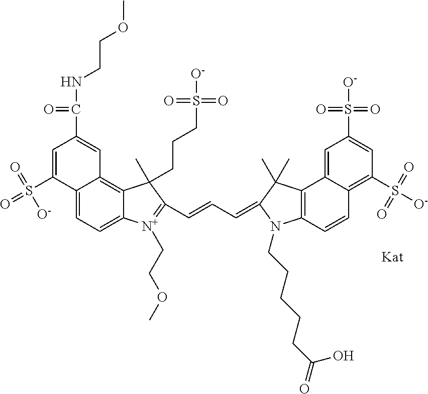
C12=CC=C3C(=C1C=C(C(=O)NCCOC)C=C2S(=O)(=O)[O-])C(C)(CCCS([O-])(=O)=O)C(C=CC=C1C(C)(C)C2=C(C=CC4=C(S([O-])(=O)=O)C=C(S([O-])(=O)=O)C=C42)N1CCCCCC(=O)O)=[N+]3CCOC
